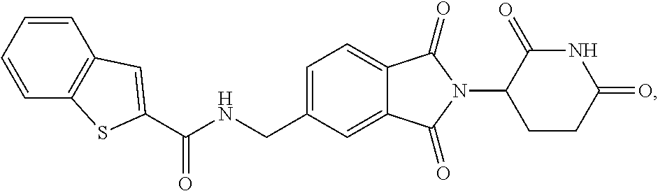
C1=C(CNC(=O)C2=CC3=C(C=CC=C3)S2)C=C2C(=C1)C(=O)N(C1CCC(=O)NC1=O)C2=O
